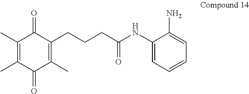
C1(C)=C(C)C(=O)C(C)=C(CCCC(NC2=CC=CC=C2N)=O)C1=O
